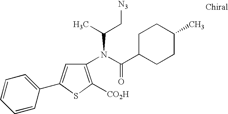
C1(N(C(=O)C2CCC(C)CC2)C(C)C[N3])=C([CO2H])SC(C2=CC=CC=C2)=C1
